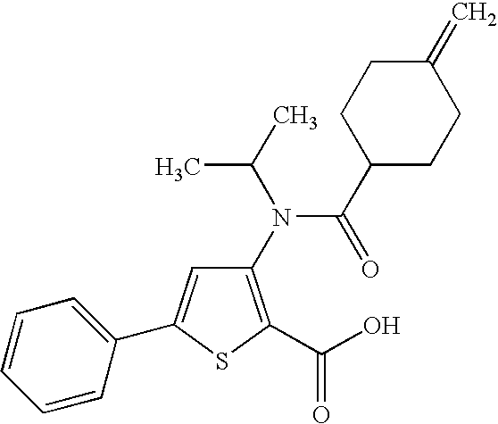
C1(N(C(C2CCC(=C)CC2)=O)C(C)C)=C(C(O)=O)SC(C2=CC=CC=C2)=C1
